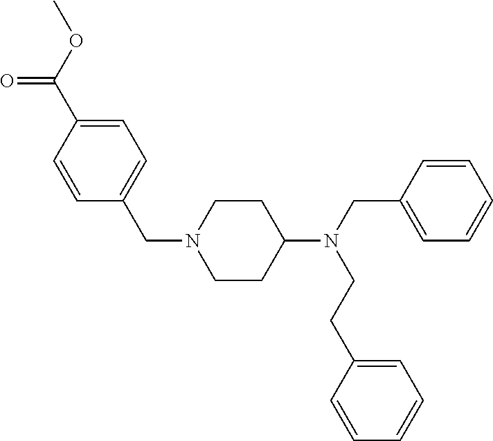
C1=CC(CN(C2CCN(CC3=CC=C(C(OC)=O)C=C3)CC2)CCC2=CC=CC=C2)=CC=C1
